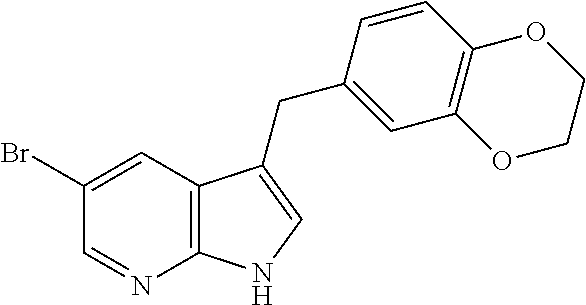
C1(Br)=CC2=C(N=C1)NC=C2CC1=CC2=C(C=C1)OCCO2
